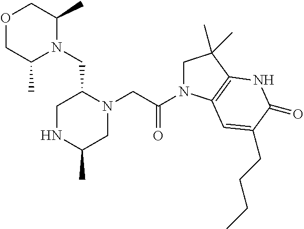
O1CC(C)N(CC2CNC(C)CN2CC(N2CC(C)(C)C3=C2C=C(CCCC)C(=O)N3)=O)C(C)C1
